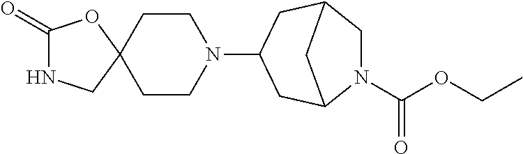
C1(=O)NCC2(O1)CCN(C1CC3N(C(=O)OCC)CC(C1)C3)CC2
